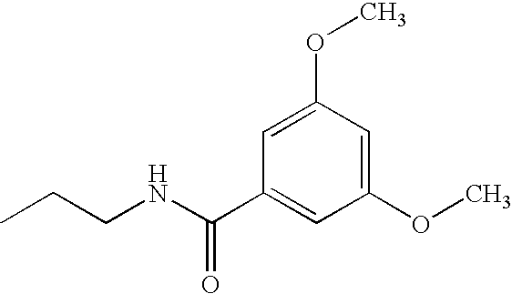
C1(C(NCCC)=O)=CC(OC)=CC(OC)=C1
